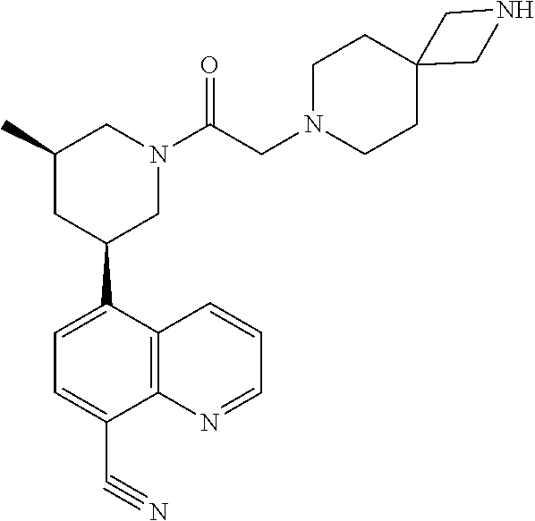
C1=C(C2CC(C)CN(C(=O)CN3CCC4(CC3)CNC4)C2)C2=C(C(C#N)=C1)N=CC=C2
